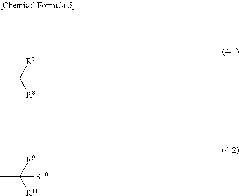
CC([R7])[R8].CC([R9])([R11])[R10]
